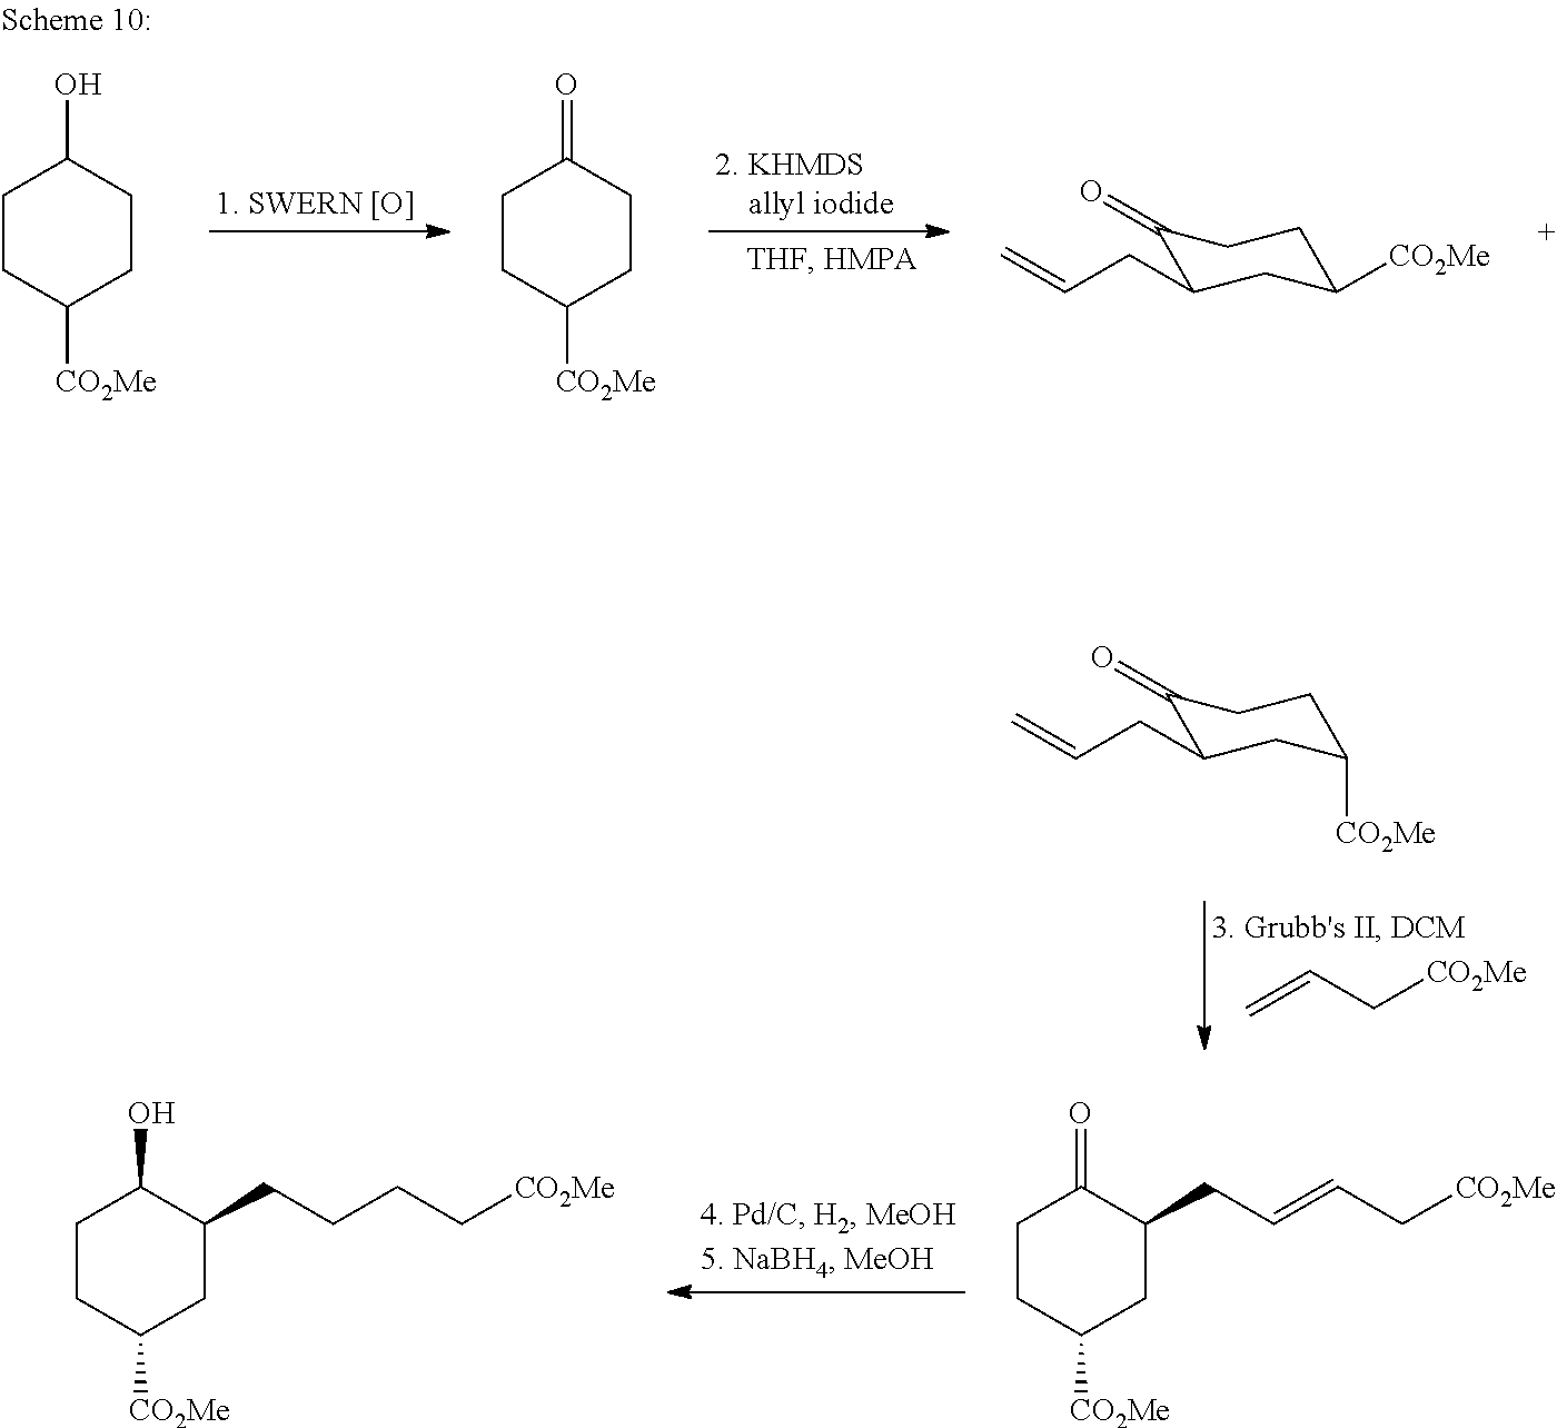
C=CC[CO2Me].C1(=O)C(CC=C)CC([CO2Me])CC1.C1CC([CO2Me])CC(CC=CC[CO2Me])C1=O.C1CC([CO2Me])CC(CCCC[CO2Me])C1O.C1CC([CO2Me])CCC1O.C1CC([CO2Me])CCC1=O.C1(=O)C(CC=C)CC([CO2Me])CC1
